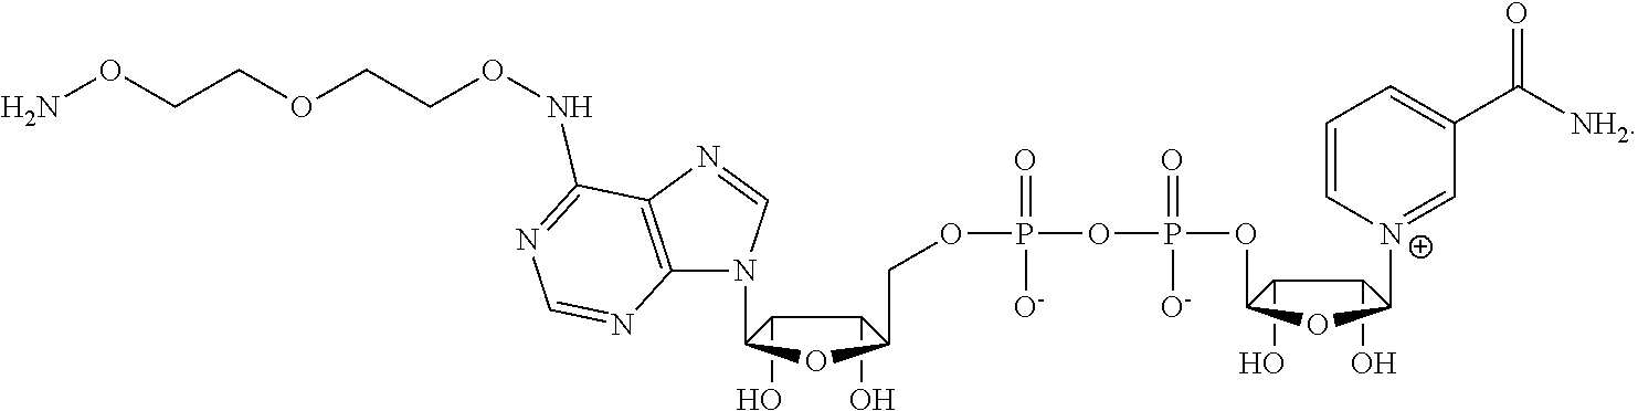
C1(O)C(O)C(N2C3=C(N=C2)C(NOCCOCCON)=NC=N3)OC1COP(OP(OC1C(O)C(O)C([N+]2=CC(C([NH2])=O)=CC=C2)O1)(=O)[O-])(=O)[O-]
